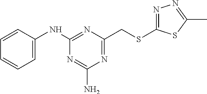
C1=C(NC2=NC(CSC3=NN=C(C)S3)=NC(N)=N2)C=CC=C1
